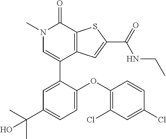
N1(C)C=C(C2=CC(C(C)(C)O)=CC=C2OC2=C(Cl)C=C(Cl)C=C2)C2=C(C1=O)SC(C(=O)NCC)=C2
